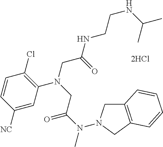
C12=C(CN(N(C(CN(CC(=O)NCCNC(C)C)C3=C(Cl)C=CC([NC])=C3)=O)C)C1)C=CC=C2
